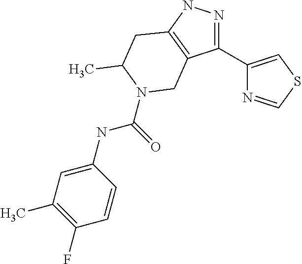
N1=C(C2=CSC=N2)C2=C(N1)CC(C)N(C(=O)NC1=CC(C)=C(F)C=C1)C2
